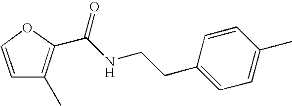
C(NC(=O)C1=C(C)C=CO1)CC1=CC=C(C)C=C1
